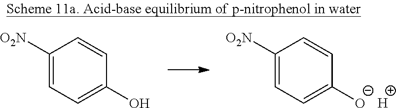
C1([O2N])=CC=C([O-])C=C1.[H].C1([O2N])=CC=C(O)C=C1
